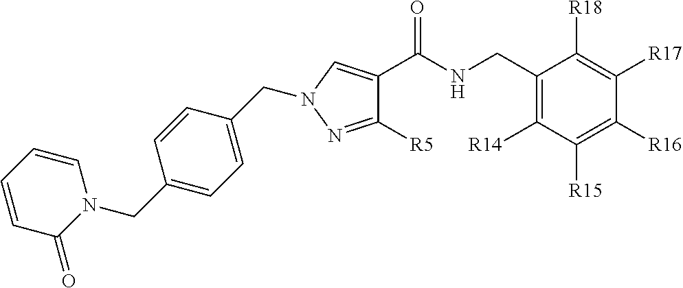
C1=CC=CN(CC2=CC=C(CN3C=C(C(NCC4=C([R14])C([R15])=C([R16])C([R17])=C4[R18])=O)C([R5])=N3)C=C2)C1=O
